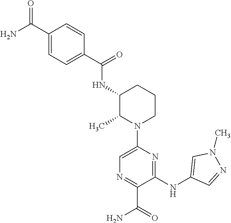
C1(C(=O)NC2C(C)N(C3=CN=C(C(=O)N)C(NC4=CN(C)N=C4)=N3)CCC2)=CC=C(C(N)=O)C=C1
